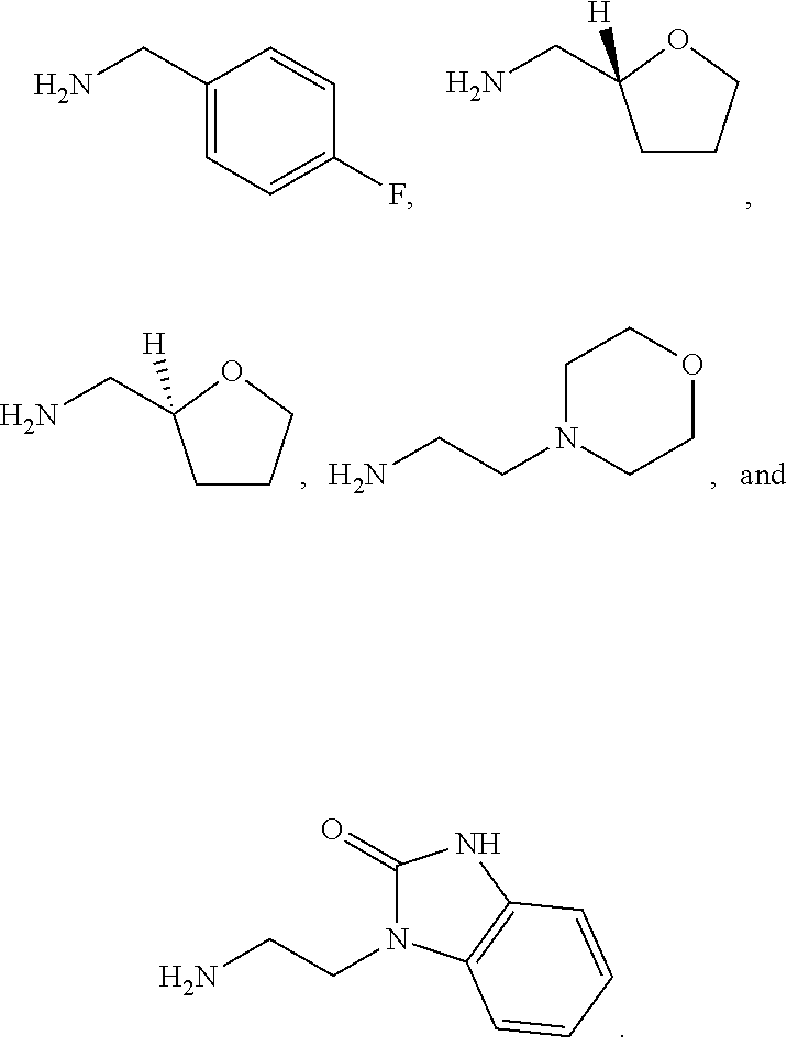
C1(CN)=CC=C(F)C=C1.C(N)C1([H])CCCO1.C(N)C1([H])CCCO1.C(N)CN1CCOCC1.C(N)CN1C(=O)NC2=C1C=CC=C2
